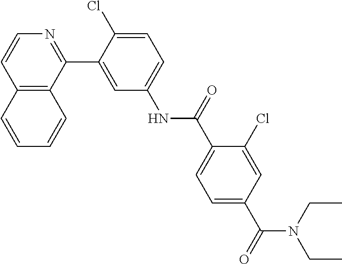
C12=C(C(C3=CC(NC(C4=CC=C(C(=O)N(CC)CC)C=C4Cl)=O)=CC=C3Cl)=NC=C1)C=CC=C2
